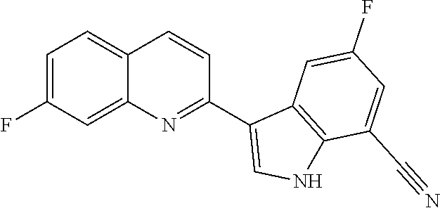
C1=C2C(=CC(F)=C1)N=C(C1=CNC3=C1C=C(F)C=C3C#N)C=C2
